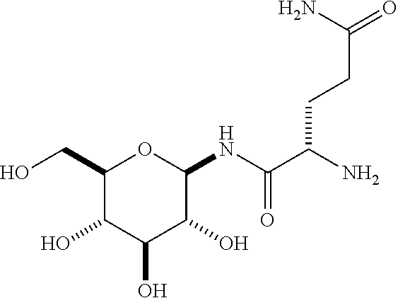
C1(CO)C(O)C(O)C(O)C(NC(C(N)CCC(=O)N)=O)O1
